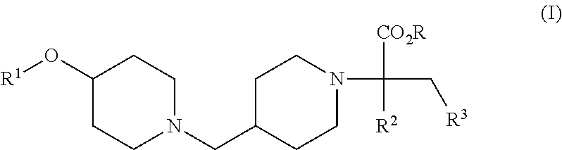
[R1]OC1CCN(CC2CCN(C([CO2R])([R2])C[R3])CC2)CC1
